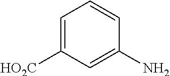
C1=C([HO2C])C=C(N)C=C1
